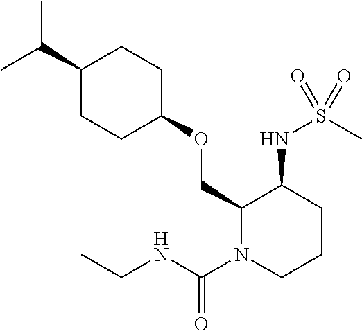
C1(C(C)C)CCC(OCC2N(C(NCC)=O)CCCC2NS(C)(=O)=O)CC1
